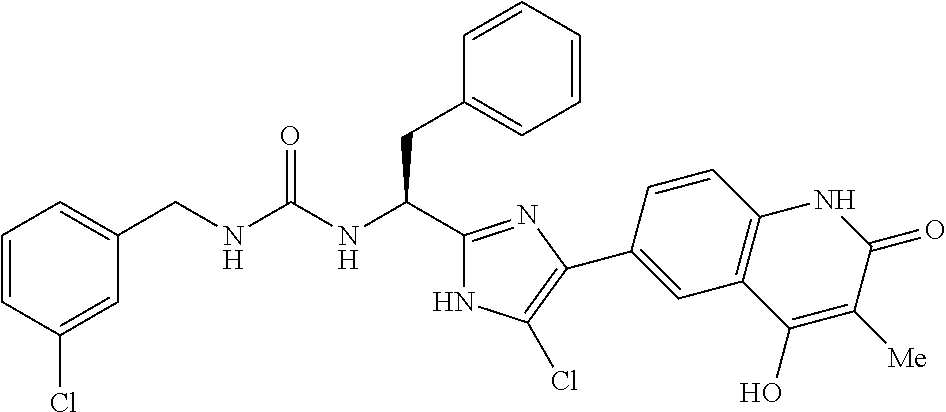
C1=CC(Cl)=CC(CNC(NC(C2=NC(C3=CC4=C(C=C3)NC(=O)C([Me])=C4O)=C(Cl)N2)CC2=CC=CC=C2)=O)=C1
